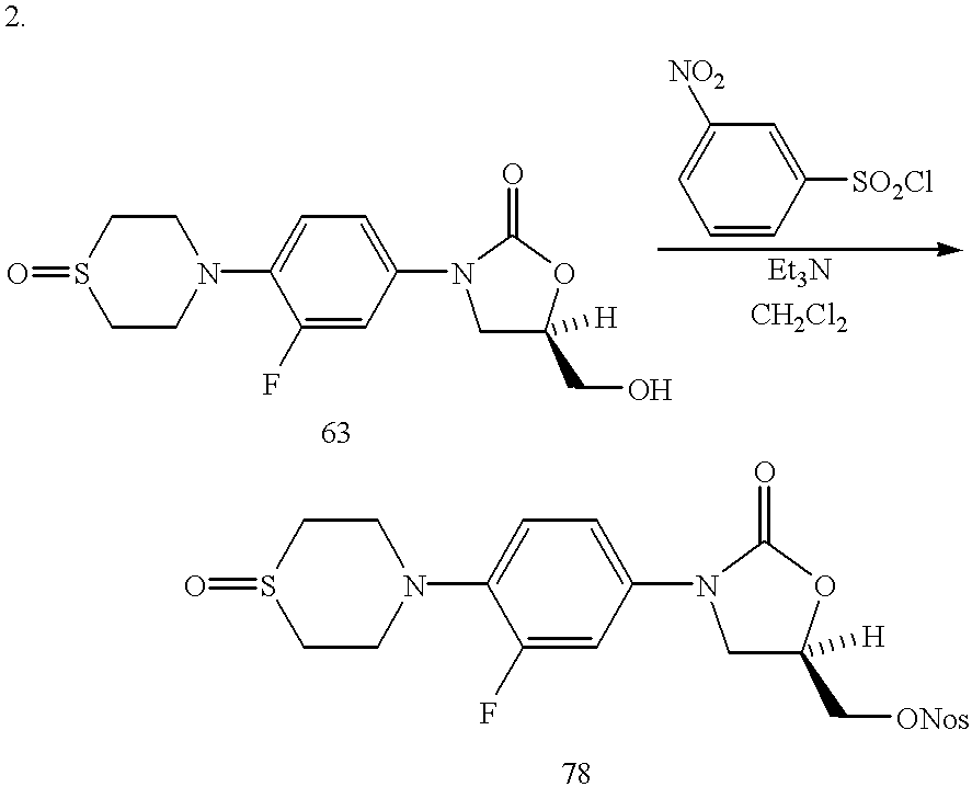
C1CN(C2=CC=C(N3CC(C[ONos])([H])OC3=O)C=C2F)CCS1=O.C1CN(C2=CC=C(N3CC(CO)([H])OC3=O)C=C2F)CCS1=O.C1=CC([SO2Cl])=CC([NO2])=C1
